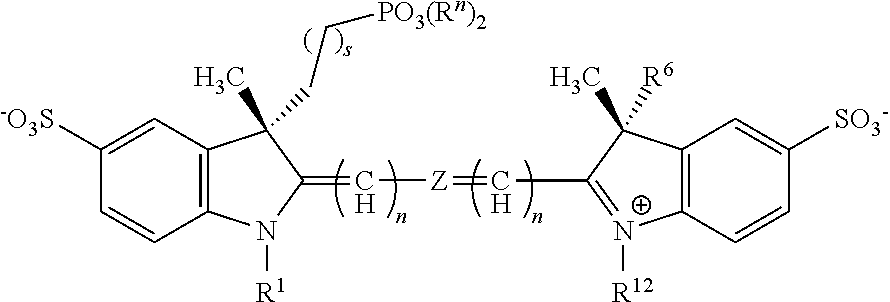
C1([-O3S])=CC2=C(C=C1)N([R1])C(=C[Z]=CC1=[N+]([R12])C3=C(C1(C)[R6])C=C([SO3-])C=C3)C2(C)CC[PO3(Rn)2]
